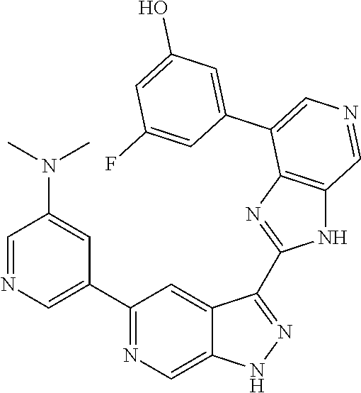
C1(C2=CN=CC(N(C)C)=C2)=NC=C2C(=C1)C(C1=NC3=C(N1)C=NC=C3C1=CC(O)=CC(F)=C1)=NN2
